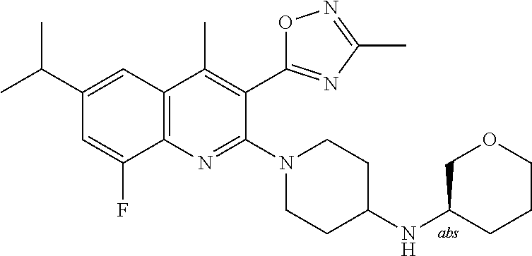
C1(C(C)C)=CC2=C(C(F)=C1)N=C(N1CCC(NC3CCCOC3)CC1)C(C1=NC(C)=NO1)=C2C
